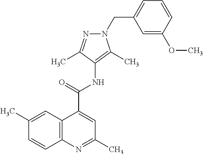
C12=C(N=C(C)C=C1C(=O)NC1=C(C)N(CC3=CC=CC(OC)=C3)N=C1C)C=CC(C)=C2
